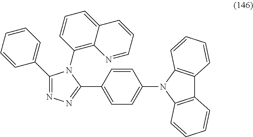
C1(C2=CC=CC=C2)=NN=C(C2=CC=C(N3C4=C(C5=C3C=CC=C5)C=CC=C4)C=C2)N1C1=C2C(=CC=C1)C=CC=N2
